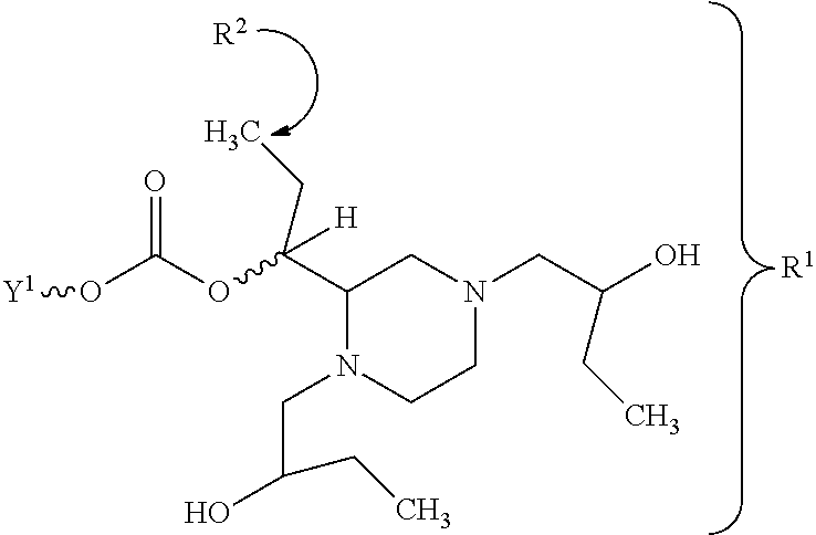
[R1].[R2].C1(C(CC)(OC(O[Y1])=O)[H])N(CC(O)CC)CCN(CC(O)CC)C1
